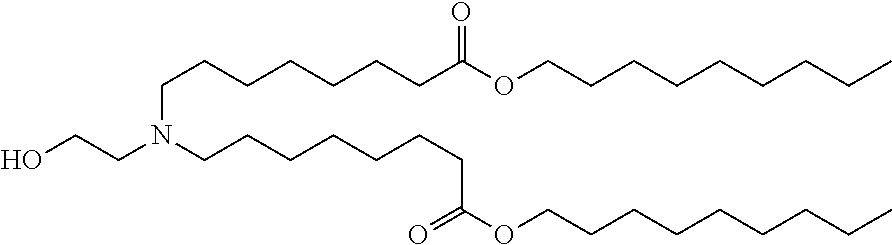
C(CCN(CCCCCCCC(=O)OCCCCCCCCC)CCO)CCCCC(OCCCCCCCCC)=O
